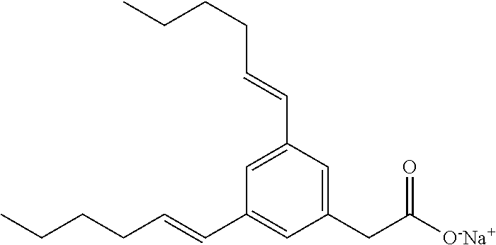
C1(CC([O-Na+])=O)=CC(C=CCCCC)=CC(C=CCCCC)=C1
